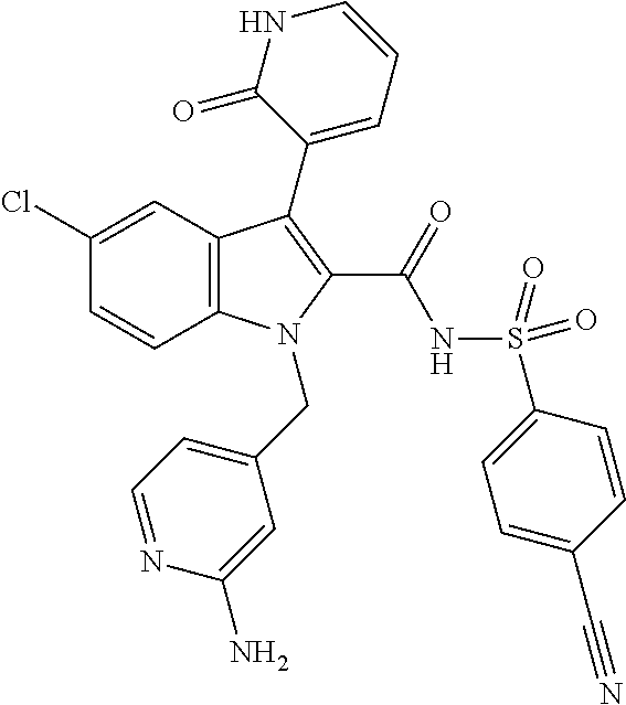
C12=C(C=C(Cl)C=C1)C(C1=CC=CNC1=O)=C(C(=O)NS(C1=CC=C(C#N)C=C1)(=O)=O)N2CC1=CC=NC(N)=C1
